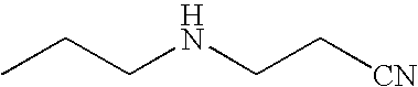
CCCNCC[CN]
